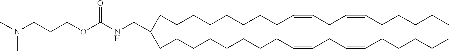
C(CCCCCCCCC=CCC=CCCCCC)(CCCCCCCCC=CCC=CCCCCC)CNC(OCCCN(C)C)=O
